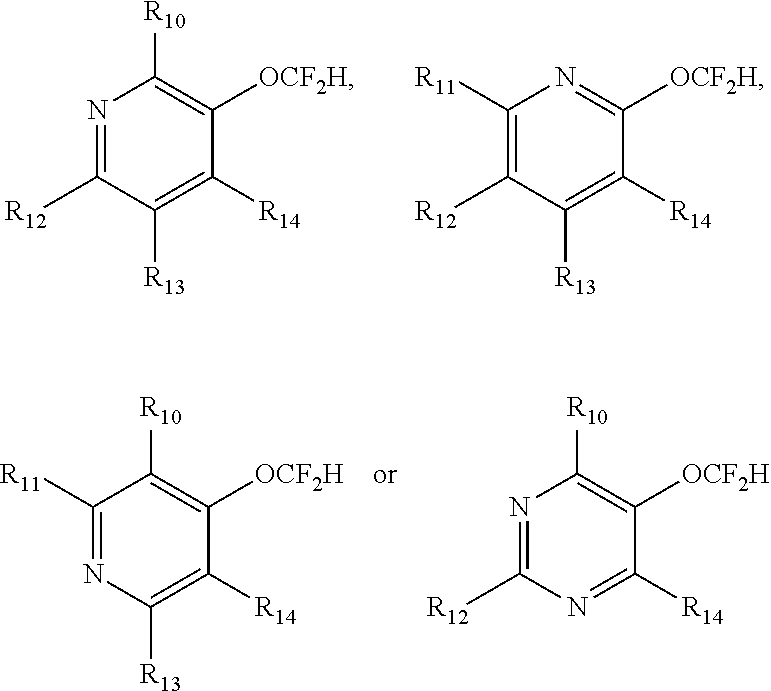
N1=C([R12])C([R13])=C([R14])C([OCF2H])=C1[R10].C1([R11])=C([R12])C([R13])=C([R14])C([OCF2H])=N1.C1([R11])=NC([R13])=C([R14])C([OCF2H])=C1[R10].N1=C([R12])N=C([R14])C([OCF2H])=C1[R10]
